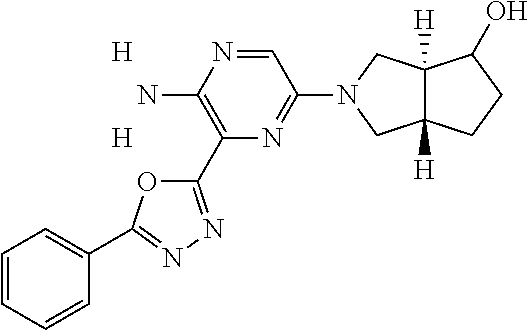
C1=NC(N)=C(C2=NN=C(C3=CC=CC=C3)O2)N=C1N1CC2([H])C([H])(C1)C(O)CC2.[H].[H]
